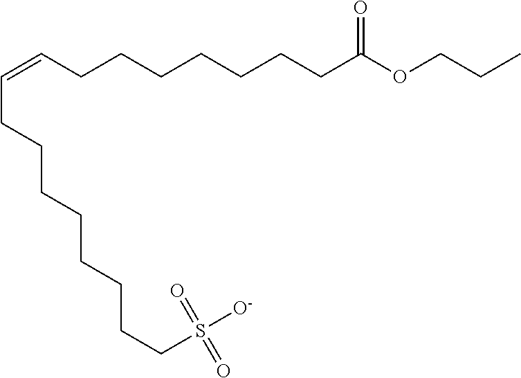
C(=CCCCCCCCC(OCCC)=O)CCCCCCCCS([O-])(=O)=O
